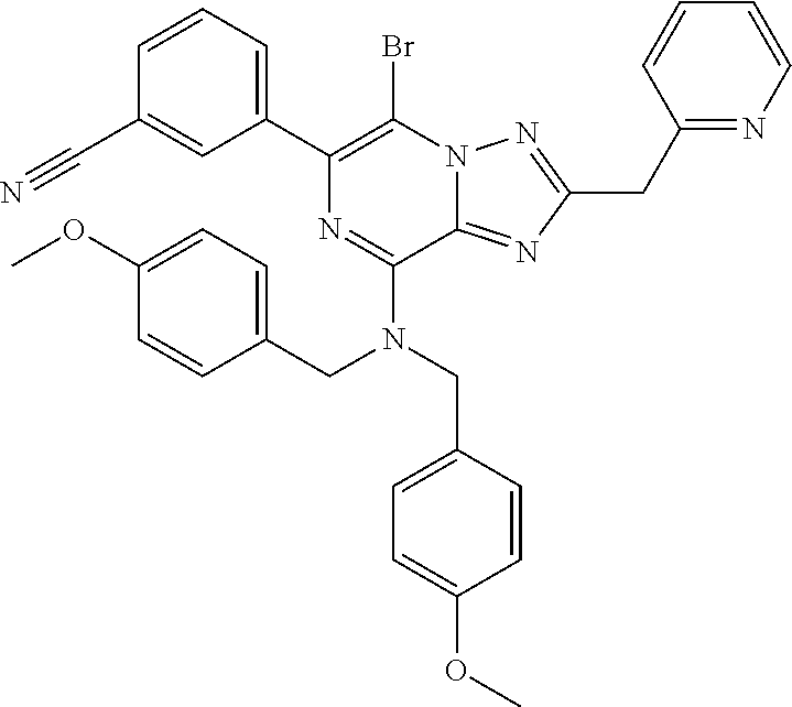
C1=CC=C(C2=C(Br)N3C(=NC(CC4=NC=CC=C4)=N3)C(N(CC3=CC=C(OC)C=C3)CC3=CC=C(OC)C=C3)=N2)C=C1C#N
